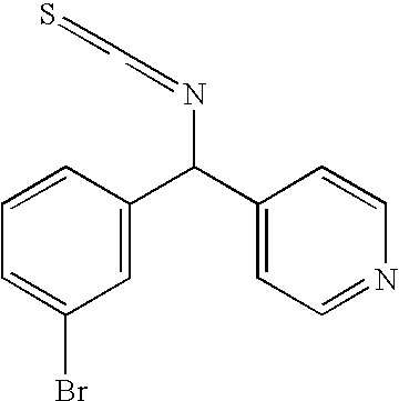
C1=CC(C(C2=CC=NC=C2)N=CC=S)=CC(Br)=C1
